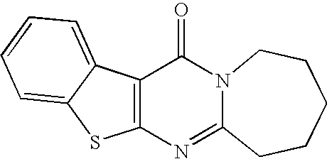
C12=C(N=C3N(C1=O)CCCCC3)SC1=CC=CC=C21
